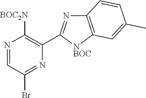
N1=CC(Br)=NC(C2=NC3=C([NBOC]2)C=C(C)C=C3)=C1[BOC2N]
